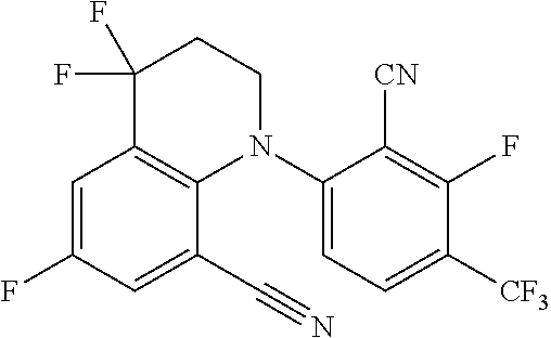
C1=C(F)C=C(C#N)C2=C1C(F)(F)CCN2C1=CC=C([CF3])C(F)=C1[CN]
